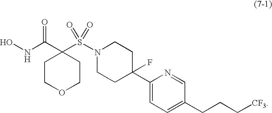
C1COCCC1(C(NO)=O)S(N1CCC(C2=CC=C(CCC[CF3])C=N2)(F)CC1)(=O)=O
